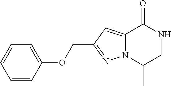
C1=CC(OCC2=NN3C(=C2)C(=O)NCC3C)=CC=C1
